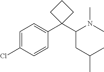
C1=C(Cl)C=CC(C2(C(CC(C)C)N(C)C)CCC2)=C1
